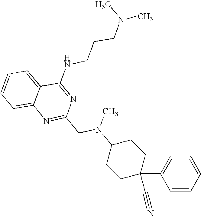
C1=CC=C2C(=C1)N=C(CN(C1CCC(C3=CC=CC=C3)(C#N)CC1)C)N=C2NCCCN(C)C
